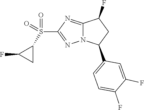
S(=O)(=O)(C1C(F)C1)C1=NN2C(=N1)C(F)CC2C1=CC=C(F)C(F)=C1
